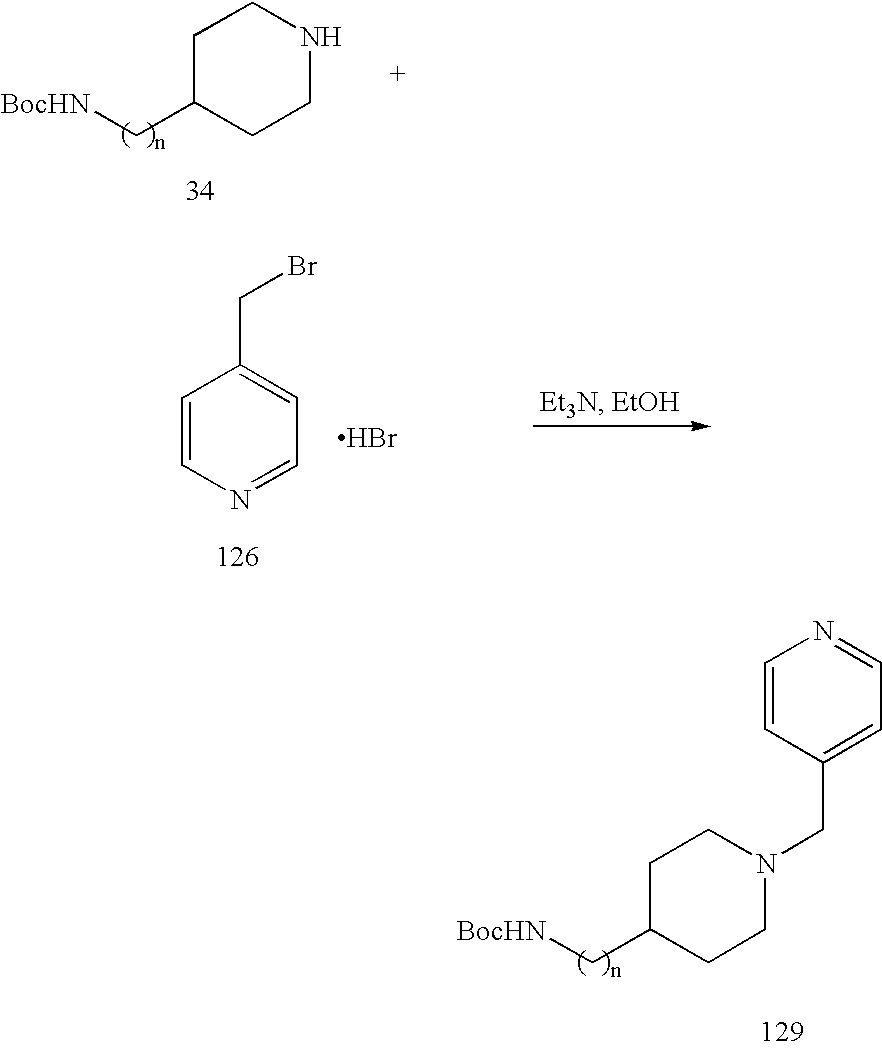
C1C(C[BocHN])CCNC1.C1C(C[BocHN])CCN(CC2=CC=NC=C2)C1.C1=CN=CC=C1CBr.Br
